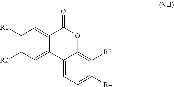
C12=CC=C([R4])C([R3])=C1OC(=O)C1=CC([R1])=C([R2])C=C21
